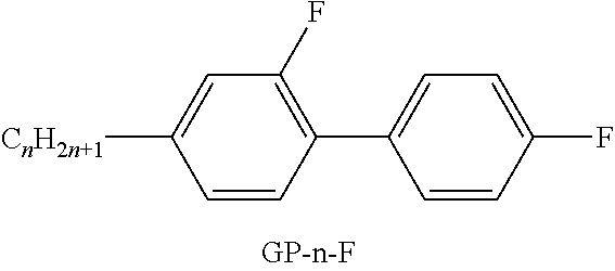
[CnH2n+1]C1=CC(F)=C(C2=CC=C(F)C=C2)C=C1
